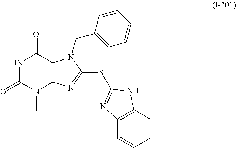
N1C(=O)N(C)C2=C(C1=O)N(CC1=CC=CC=C1)C(SC1=NC3=C(C=CC=C3)N1)=N2
